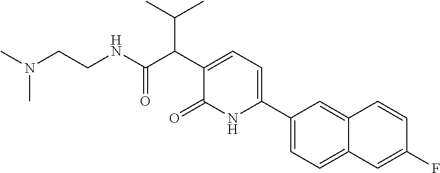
N(C)(CCNC(=O)C(C(C)C)C1=CC=C(C2=CC=C3C(=C2)C=CC(F)=C3)NC1=O)C
